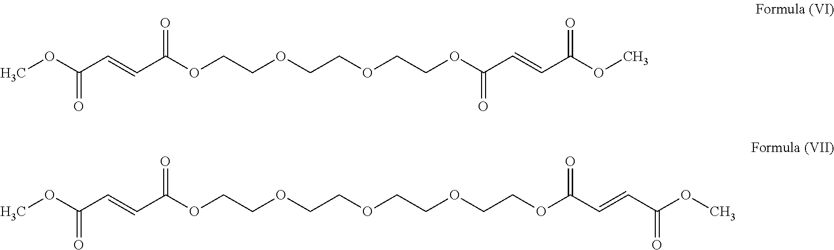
COC(C=CC(OCCOCCOCCOC(C=CC(OC)=O)=O)=O)=O.COC(C=CC(OCCOCCOCCOCCOC(C=CC(OC)=O)=O)=O)=O
